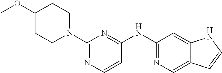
N1=C(NC2=NC(N3CCC(OC)CC3)=NC=C2)C=C2C(=C1)C=CN2
